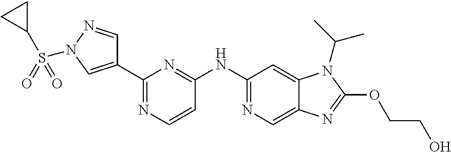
C1(NC2=NC(C3=CN(S(=O)(=O)C4CC4)N=C3)=NC=C2)=NC=C2C(=C1)N(C(C)C)C(OCCO)=N2
